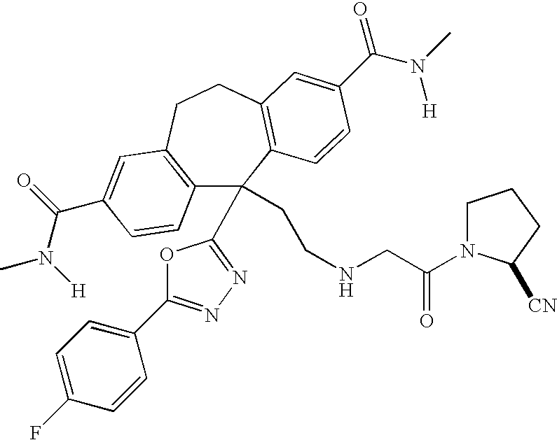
C12=C(CCC3=C(C1(CCNCC(=O)N1CCCC1[CN])C1=NN=C(C4=CC=C(F)C=C4)O1)C=CC(C(=O)N([H])C)=C3)C=C(C(N(C)[H])=O)C=C2
